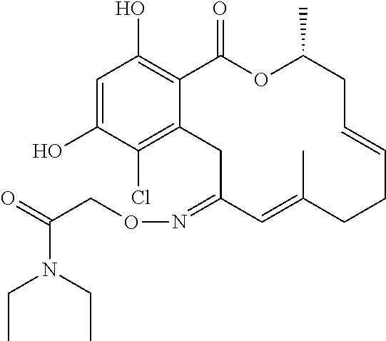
C1=C(O)C(Cl)=C2C(=C1O)C(=O)OC(C)CC=CCCC(C)=CC(=NOCC(=O)N(CC)CC)C2
